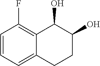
C1=CC=C2C(=C1F)C(O)C(O)CC2
